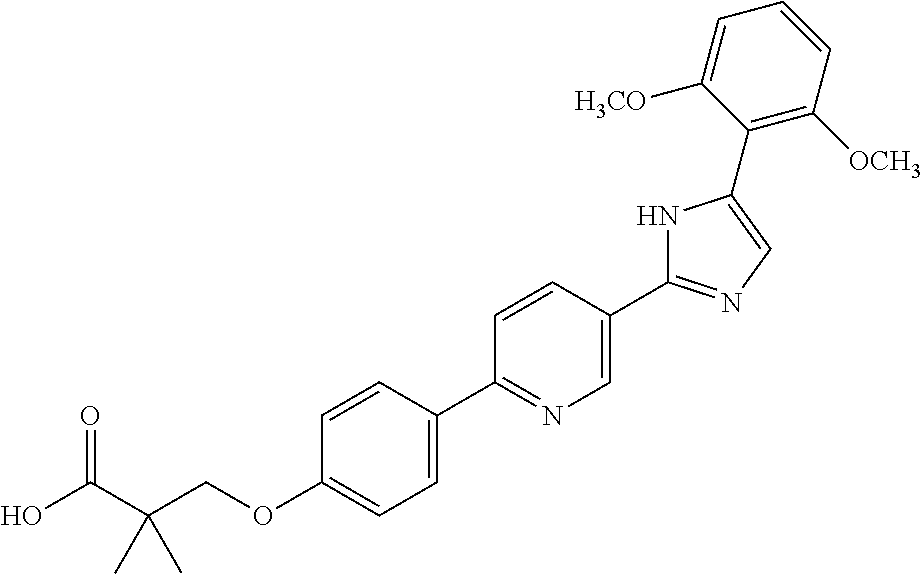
OC(C(COC1=CC=C(C2=NC=C(C3=NC=C(C4=C([OCH3])C=CC=C4[H3CO])N3)C=C2)C=C1)(C)C)=O
